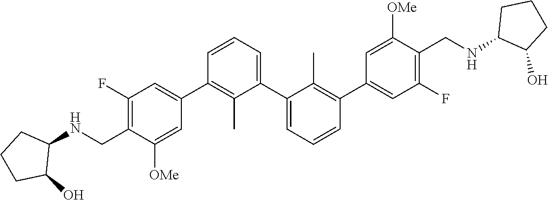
C1(C2=CC(F)=C(CNC3CCCC3O)C([OMe])=C2)=C(C)C(C2=CC=CC(C3=CC(F)=C(CNC4C(O)CCC4)C([OMe])=C3)=C2C)=CC=C1
